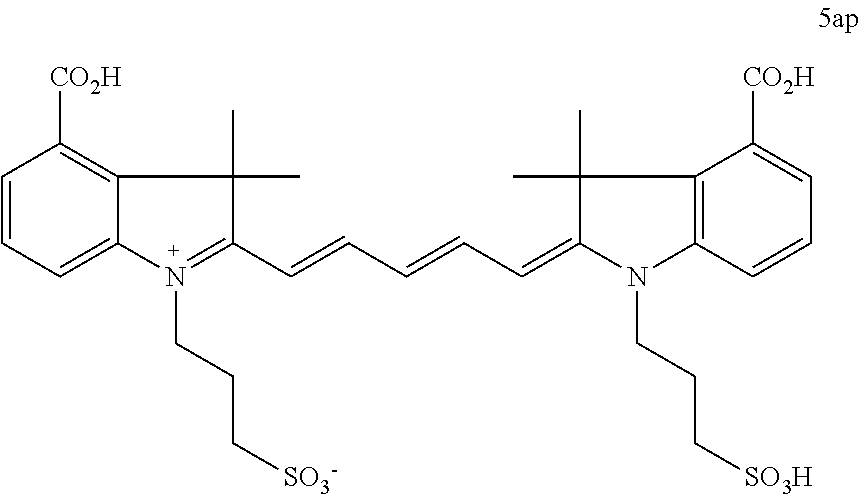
C1=CC([CO2H])=C2C(=C1)N(CCC[SO3-])=C(C=CC=CC=C1C(C)(C)C3=C(N1CCC[SO3H])C=CC=C3[CO2H])C2(C)C
